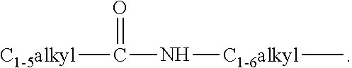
[C1-5alkyl]C(=O)N[C1-6alkyl]C
